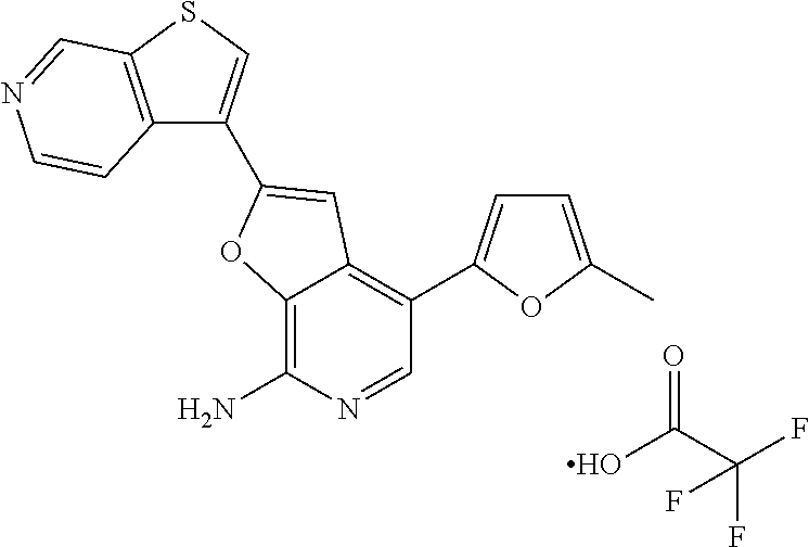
C12=C(N)N=CC(C3=CC=C(C)O3)=C1C=C(C1=CSC3=C1C=CN=C3)O2.OC(C(F)(F)F)=O
